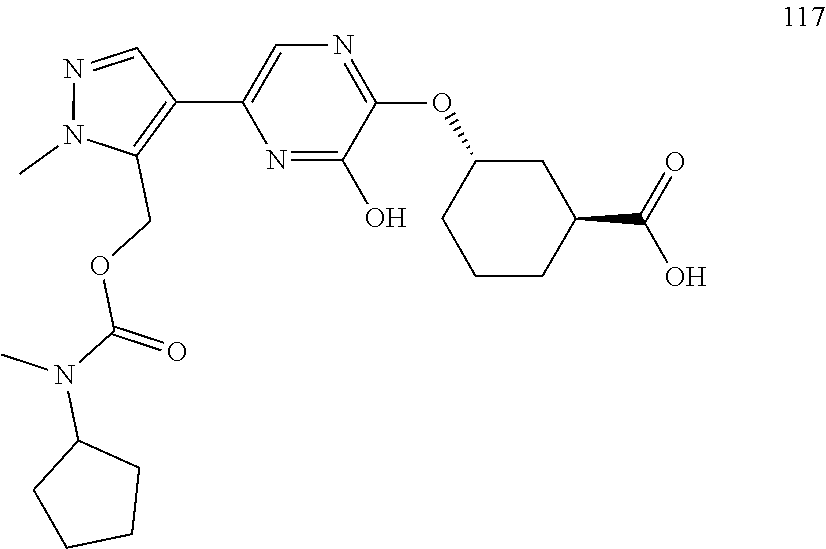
N1(C)C(COC(N(C)C2CCCC2)=O)=C(C2=CN=C(OC3CC(C(O)=O)CCC3)C(O)=N2)C=N1
